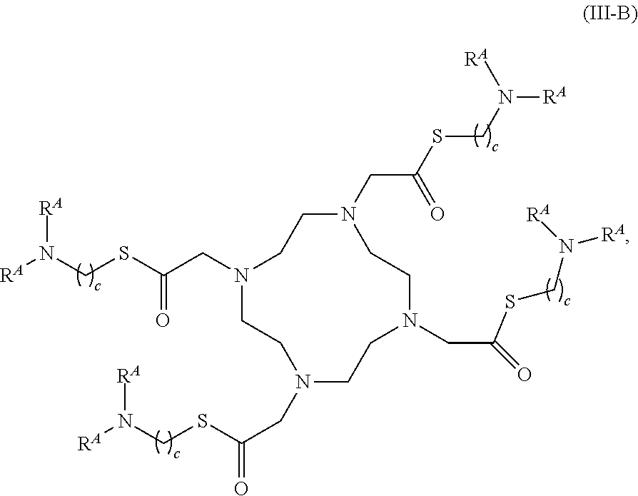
N1(CC(SCN([RA])[RA])=O)CCN(CC(SCN([RA])[RA])=O)CCN(CC(SCN([RA])[RA])=O)CCN(CC(=O)SCN([RA])[RA])CC1
